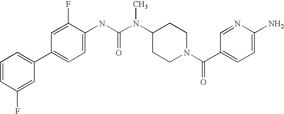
C1=CC(F)=CC(C2=CC=C(NC(N(C3CCN(C(C4=CC=C(N)N=C4)=O)CC3)C)=O)C(F)=C2)=C1
